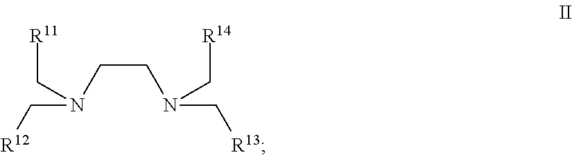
N(CCN(C[R14])C[R13])(C[R11])C[R12]
